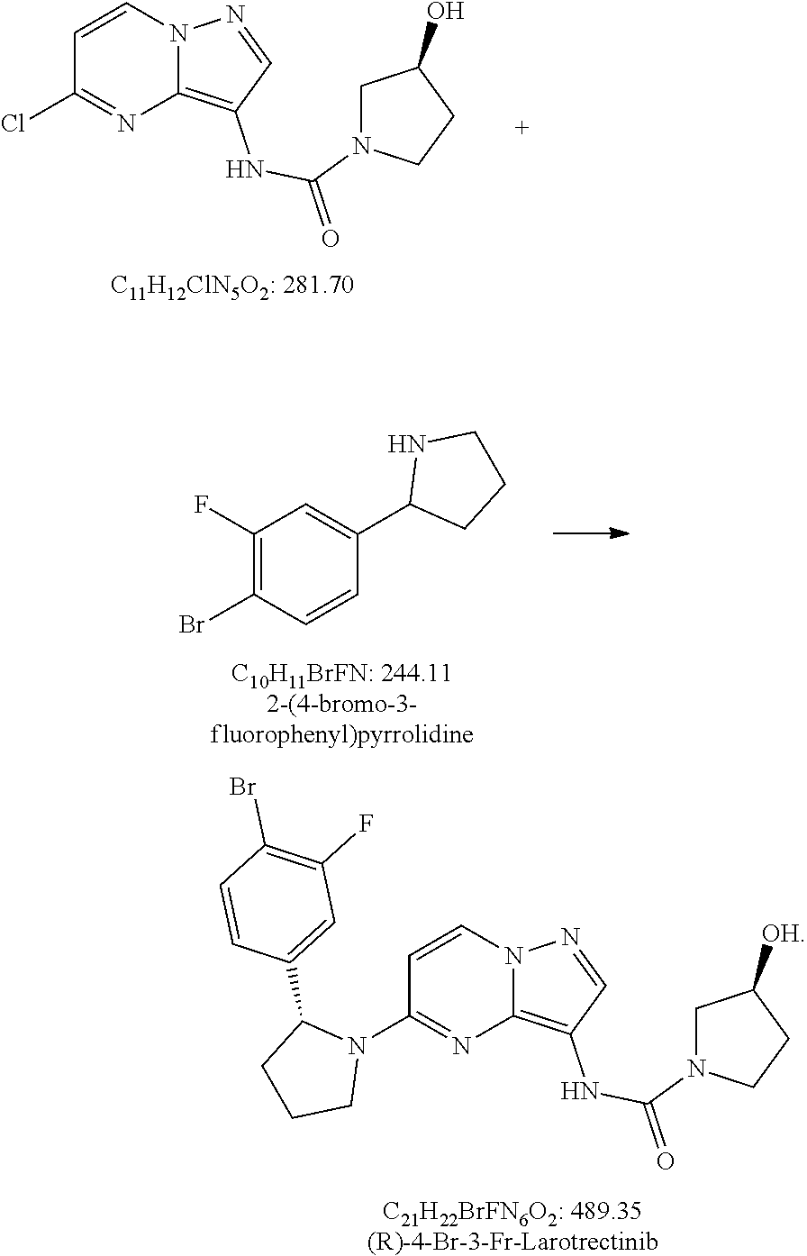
C1=CN2C(=C(NC(=O)N3CC(O)CC3)C=N2)N=C1Cl.[C11H12ClN5O2: 281.70].C1(F)=C(Br)C=CC(C2CCCN2)=C1.[C10H11BrFN: 244.112-(4-bromo-3-fluorophenyl)pyrrolidine].C1=CN2C(=C(NC(=O)N3CC([OH])CC3)C=N2)N=C1N1C(C2=CC(F)=C(Br)C=C2)CCC1.[C21H22BrFN6O2: 489.35(R)-4-Br-3-Fr-Larotrectinib]
